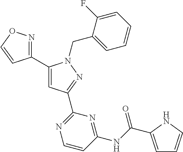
C1(C2=NOC=C2)=CC(C2=NC=CC(NC(=O)C3=CC=CN3)=N2)=NN1CC1=CC=CC=C1F
